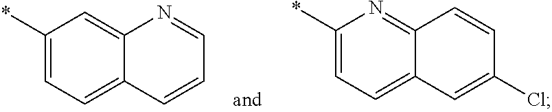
C1(*)=CC=C2C(=N1)C=CC(Cl)=C2.C1(*)=CC=C2C(=C1)N=CC=C2
